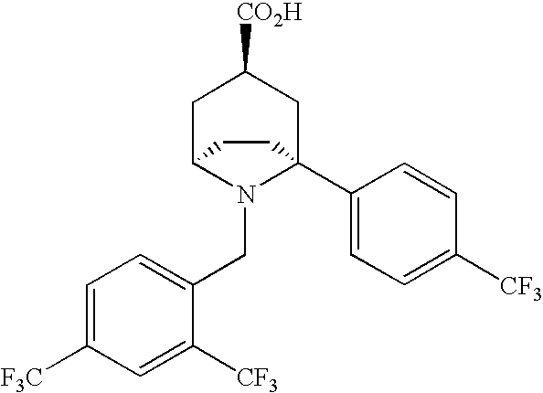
N1(CC2=CC=C([F3C])C=C2[CF3])C2(C3=CC=C([CF3])C=C3)CC([CO2H])CC1CC2
